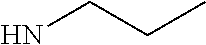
NCCC
